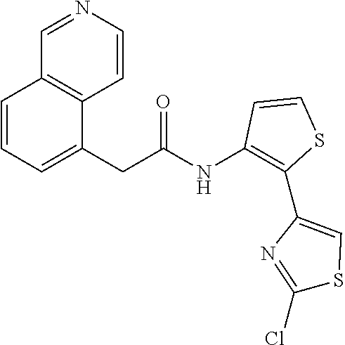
C(C(NC1=C(C2=CSC(Cl)=N2)SC=C1)=O)C1=CC=CC2=C1C=CN=C2
